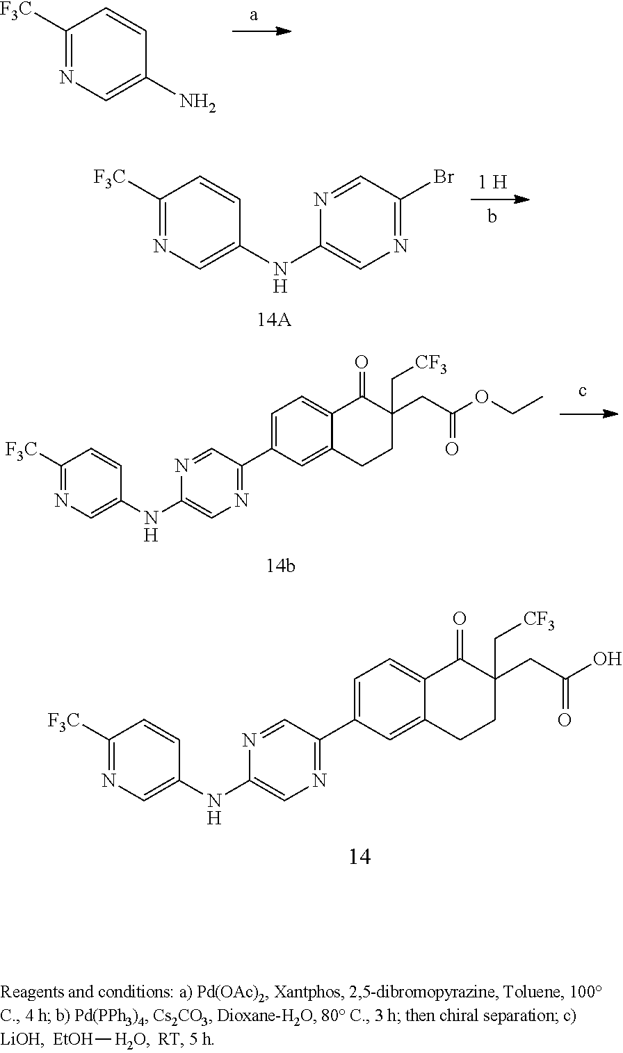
C1([F3C])=NC=C(N)C=C1.C1([F3C])=NC=C(NC2=CN=C(Br)C=N2)C=C1.C1([F3C])=NC=C(NC2=CN=C(C3=CC=C4C(=C3)CCC(C[CF3])(CC(=O)O)C4=O)C=N2)C=C1.C1([F3C])=NC=C(NC2=CN=C(C3=CC=C4C(=C3)CCC(C[CF3])(CC(=O)OCC)C4=O)C=N2)C=C1.[EtOH][H2O]
